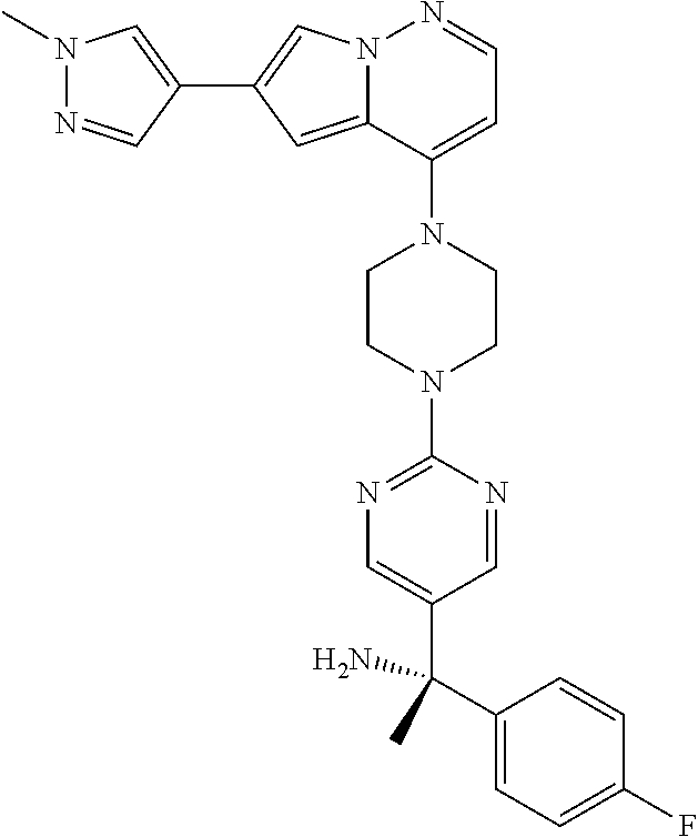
N12C(=CC(C3=CN(C)N=C3)=C1)C(N1CCN(C3=NC=C(C(C4=CC=C(F)C=C4)(C)N)C=N3)CC1)=CC=N2
